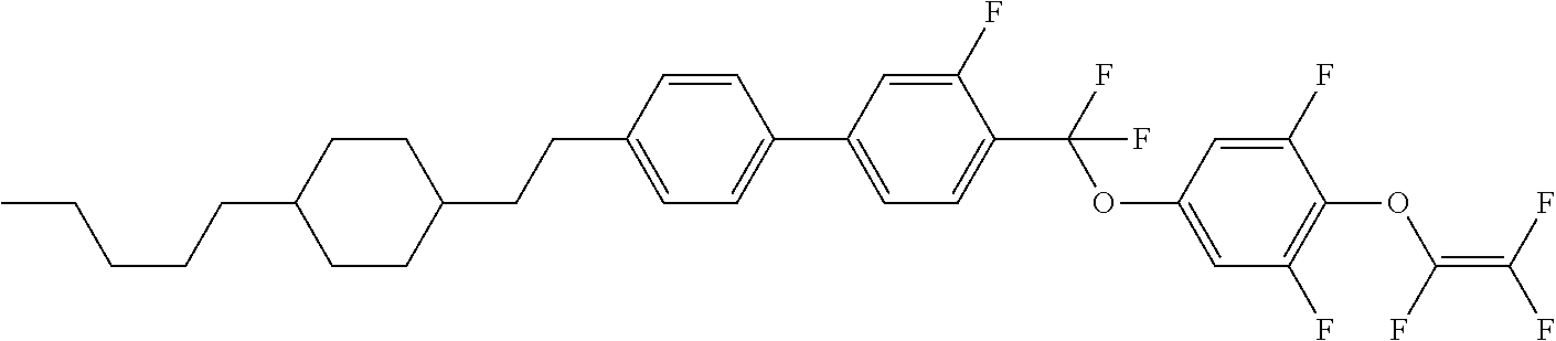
C1(C2=CC=C(CCC3CCC(CCCCC)CC3)C=C2)=CC=C(C(F)(OC2=CC(F)=C(OC(=C(F)F)F)C(F)=C2)F)C(F)=C1
